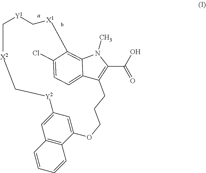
C(C1=C2C3=CC=C(Cl)C(=C3N1C)[X1]C[Y1]C[X2]C[Y2]C1=CC3=C(C(=C1)OCCC2)C=CC=C3)(O)=O
